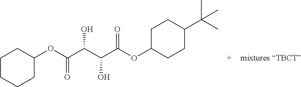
C1C(OC(=O)C(C(O)C(OC2CCC(C(C)(C)C)CC2)=O)O)CCCC1
